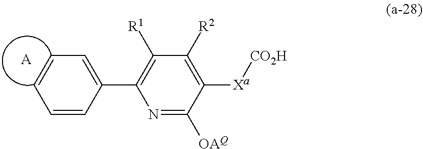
C1=CC=CC(C2=C([R1])C([R2])=C([Xa][CO2H])C([OAQ])=N2)=C1.[A]
